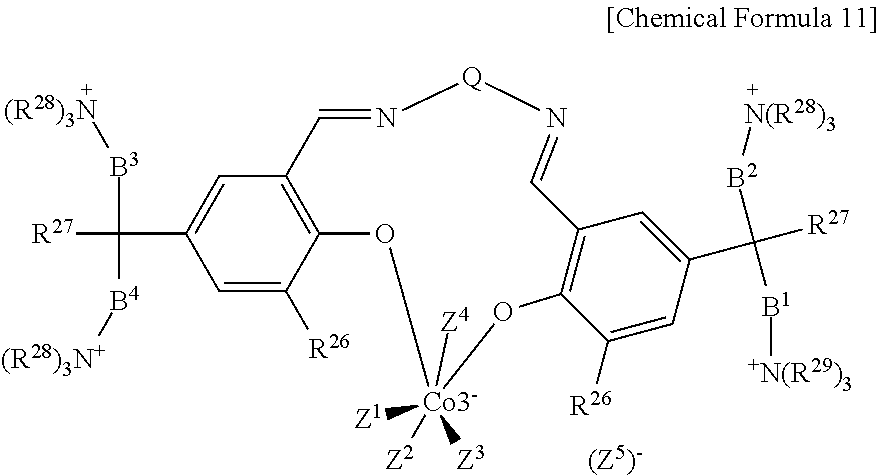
C12=C(C([R26])=CC(C([R27])([B3][(R28)3N])[B4][(R28)3N+])=C1)O[Co3-]([Z3])([Z1])([Z2])([Z4])OC1=C(C=C(C([R27])([B2][N(R28)3])[B1][+N(R29)3])C=C1[R26])C=N[Q]N=C2
